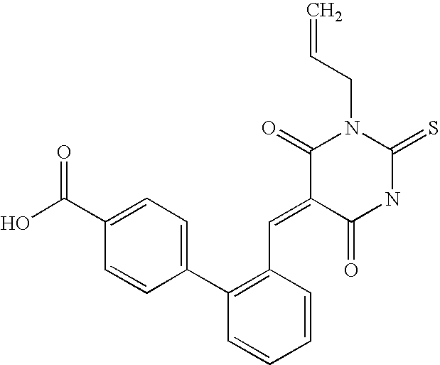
C=CCN1C(=O)C(=CC2=C(C3=CC=C(C(=O)O)C=C3)C=CC=C2)C(=O)NC1=S
